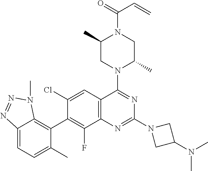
C12=CC=C(C)C(C3=C(F)C4=C(C=C3Cl)C(N3C(C)CN(C(=O)C=C)C(C)C3)=NC(N3CC(N(C)C)C3)=N4)=C1N(C)N=N2
